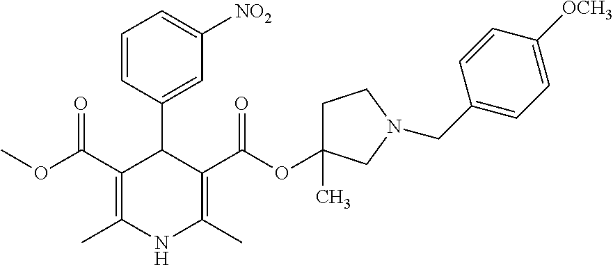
C1=CC(C2C(C(OC)=O)=C(C)NC(C)=C2C(=O)OC2(C)CCN(CC3=CC=C([OCH3])C=C3)C2)=CC([NO2])=C1
